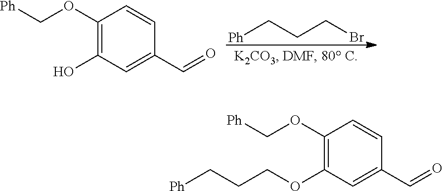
[Ph]CCCBr.C1(OC[Ph])=C(O)C=C(C=O)C=C1.C1(OC[Ph])=C(OCCC[Ph])C=C(C=O)C=C1
